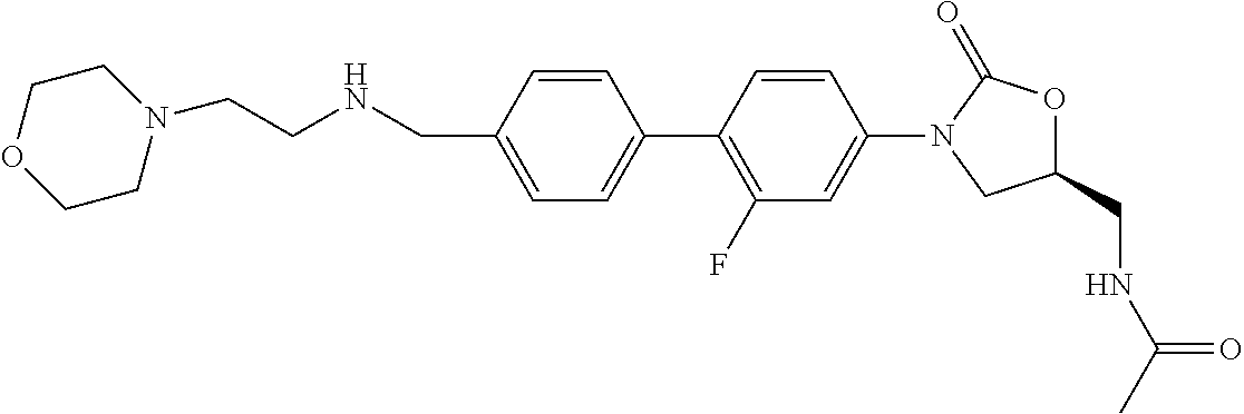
C1=C(CNCCN2CCOCC2)C=CC(C2=C(F)C=C(N3CC(CNC(C)=O)OC3=O)C=C2)=C1
